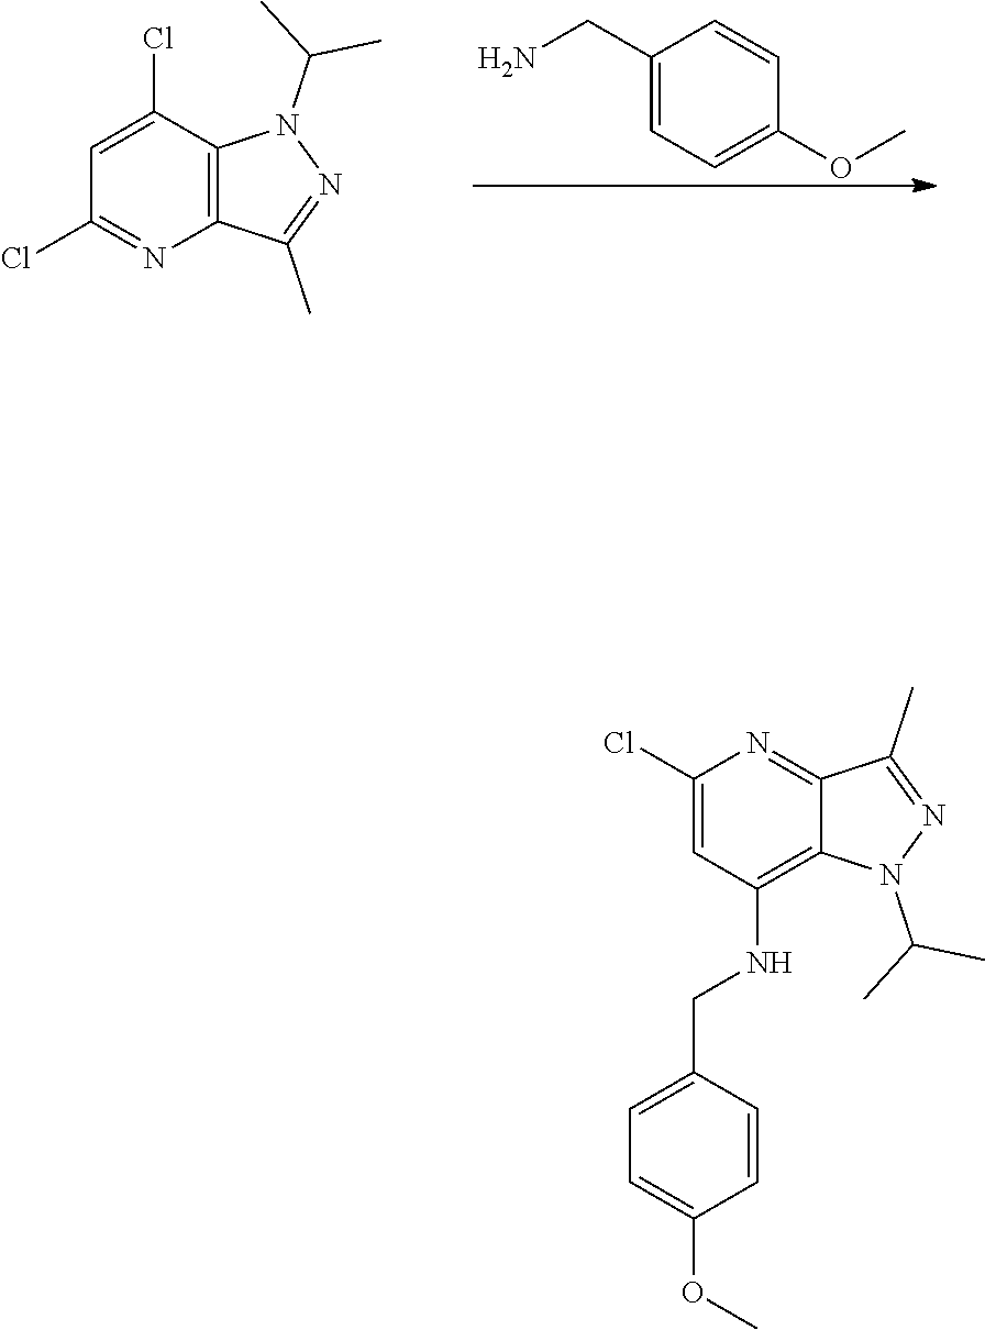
C1(CN)=CC=C(OC)C=C1.C12=C(C(Cl)=CC(Cl)=N1)N(C(C)C)N=C2C.C1(Cl)=CC(NCC2=CC=C(OC)C=C2)=C2C(=N1)C(C)=NN2C(C)C
